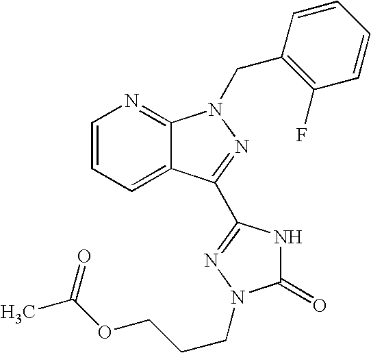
C1=CC=C2C(=N1)N(CC1=C(F)C=CC=C1)N=C2C1=NN(CCCOC(C)=O)C(=O)N1
